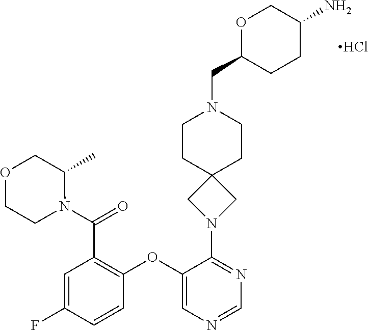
C1N(C(C2=C(OC3=CN=CN=C3N3CC4(C3)CCN(CC3CCC(N)CO3)CC4)C=CC(F)=C2)=O)C(C)COC1.Cl
